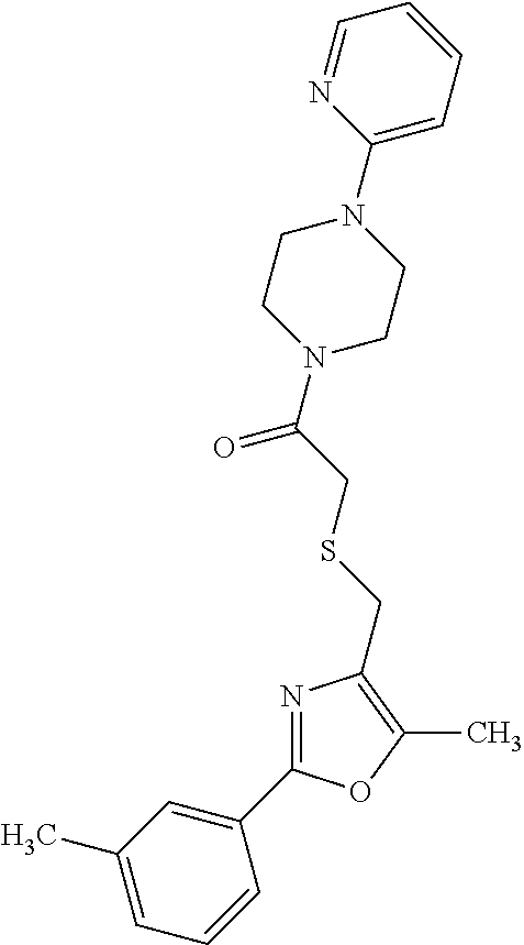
C1(C2=NC(CSCC(N3CCN(C4=CC=CC=N4)CC3)=O)=C(C)O2)=CC(C)=CC=C1
